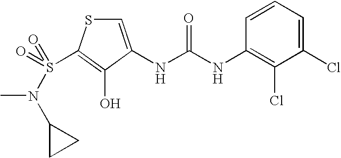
C1=C(NC(=O)NC2=C(Cl)C(Cl)=CC=C2)C(O)=C(S(=O)(N(C2CC2)C)=O)S1
